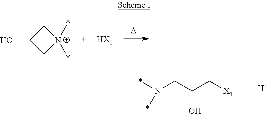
[D].C1C(O)C[N+]1(*)*.[HX1].*N(CC(C[X1])O)*.[H]
